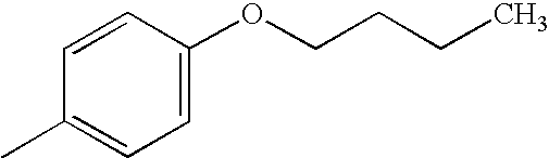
C1(C)=CC=C(OCCCC)C=C1
